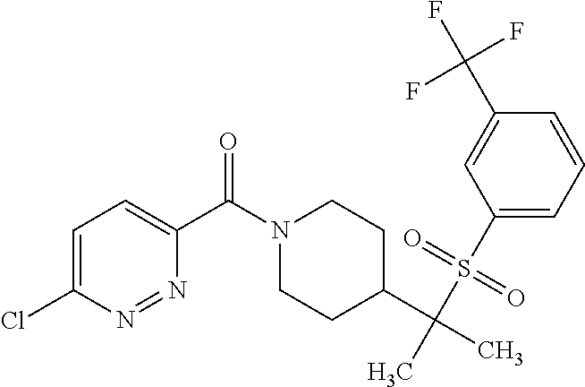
C1=C(Cl)N=NC(C(N2CCC(C(C)(S(C3=CC=CC(C(F)(F)F)=C3)(=O)=O)C)CC2)=O)=C1
